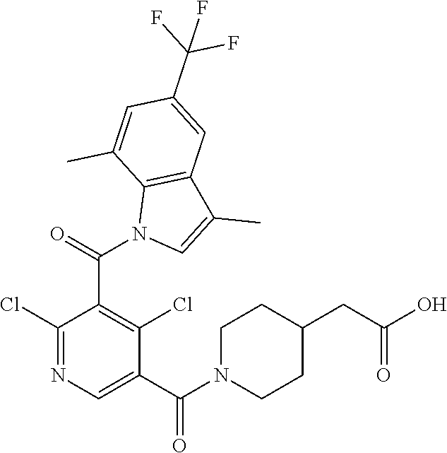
C1(Cl)=NC=C(C(N2CCC(CC(O)=O)CC2)=O)C(Cl)=C1C(N1C=C(C)C2=C1C(C)=CC(C(F)(F)F)=C2)=O
